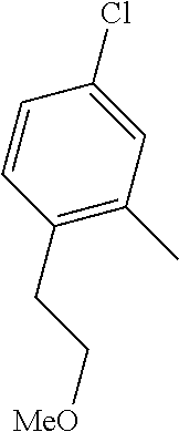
C1=CC(CC[MeO])=C(C)C=C1Cl
